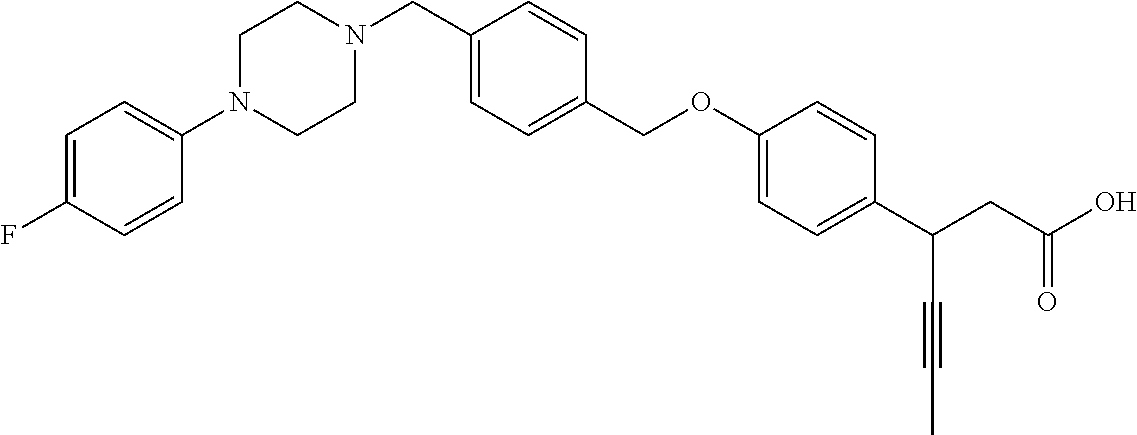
N1(CC2=CC=C(COC3=CC=C(C(CC(O)=O)C#CC)C=C3)C=C2)CCN(C2=CC=C(F)C=C2)CC1
